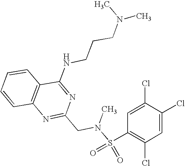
C1=CC2=C(C=C1)C(NCCCN(C)C)=NC(CN(S(C1=C(Cl)C=C(Cl)C(Cl)=C1)(=O)=O)C)=N2
